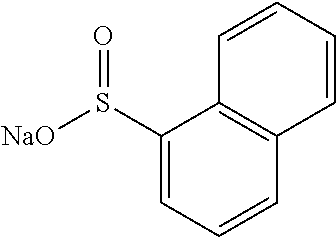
C1(S([NaO])=O)=CC=CC2=C1C=CC=C2
